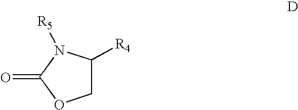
[R5]N1C([R4])COC1=O
